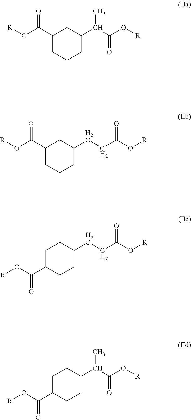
C1(C(=O)O[R])CCCC(C(C(O[R])=O)C)C1.C1(C(=O)O[R])CCCC(CCC(O[R])=O)C1.C1C(C(O[R])=O)CCC(CCC(O[R])=O)C1.C1CC(C(C(O[R])=O)C)CCC1C(O[R])=O
